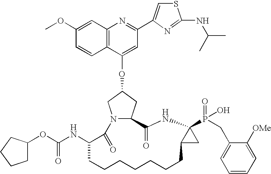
C12=C(C=C(OC)C=C1)N=C(C1=CSC(NC(C)C)=N1)C=C2OC1CC2N(C1)C(=O)C(NC(=O)OC1CCCC1)CCCCCCCC1C(P(=O)(O)CC3=CC=CC=C3[OMe])(NC2=O)C1
